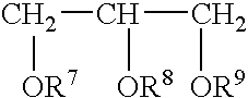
C(C(C[OR9])[OR8])[OR7]
